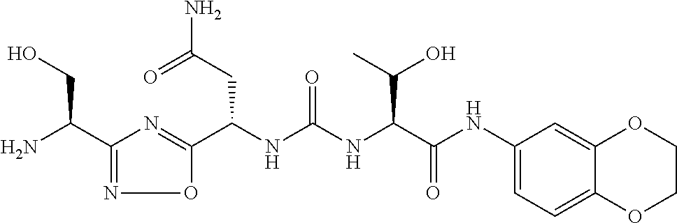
C(NC(NC(C(NC1=CC=C2C(=C1)OCCO2)=O)C(O)C)=O)(C1=NC(C(N)CO)=NO1)CC(N)=O
